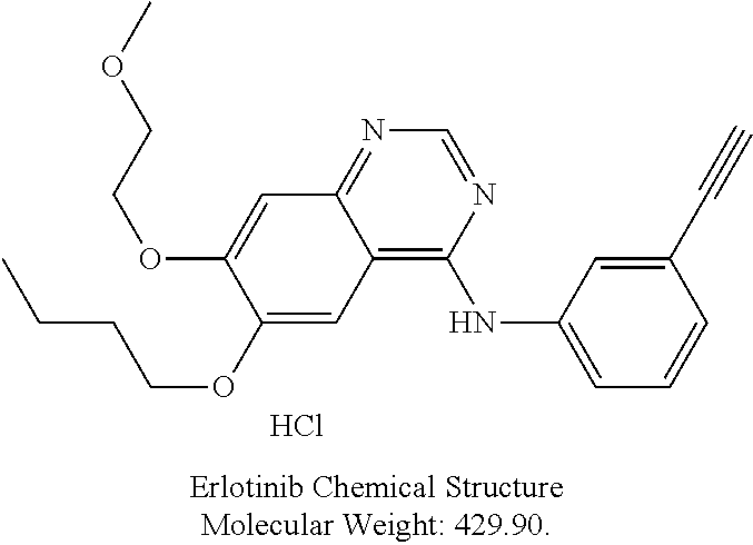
C12=C(NC3=CC=CC(C#C)=C3)N=CN=C1C=C(OCCOC)C(OCCCC)=C2.Cl
